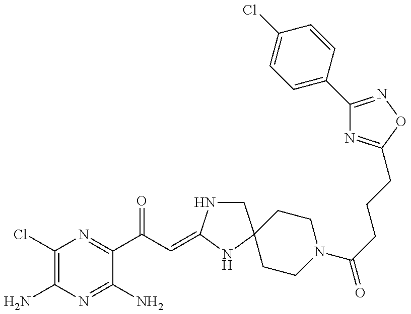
C1(Cl)=C(N)N=C(N)C(C(C=C2NCC3(N2)CCN(C(=O)CCCC2=NC(C4=CC=C(Cl)C=C4)=NO2)CC3)=O)=N1
